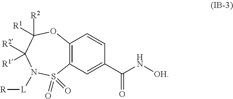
C12=C(C=C(C(N[OH])=O)C=C1)S(=O)(=O)N([L][R])C([R1])([R2])C([R1])([R2])O2
